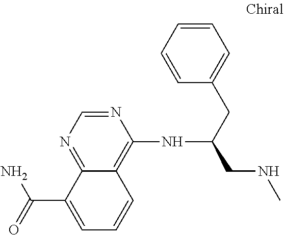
C12=NC=NC(NC(CNC)CC3=CC=CC=C3)=C1C=CC=C2C(=O)N
